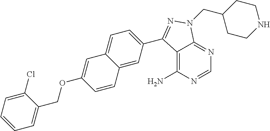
C12=C(N)N=CN=C1N(CC1CCNCC1)N=C2C1=CC=C2C(=C1)C=CC(OCC1=CC=CC=C1Cl)=C2
